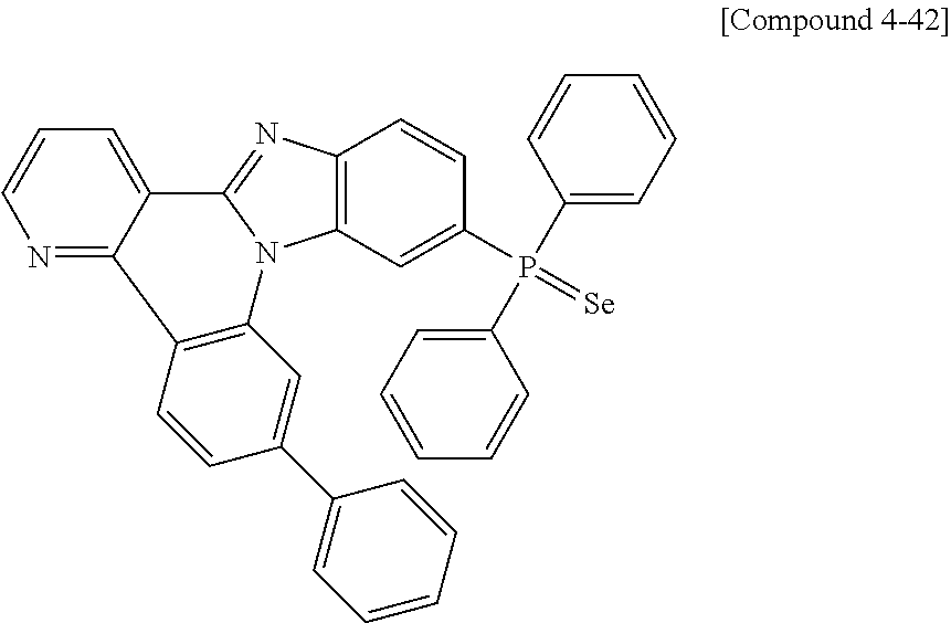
C12=C(C=C(P(=[Se])(C3=CC=CC=C3)C3=CC=CC=C3)C=C1)N1C(=N2)C2=CC=CN=C2C2=C1C=C(C1=CC=CC=C1)C=C2
